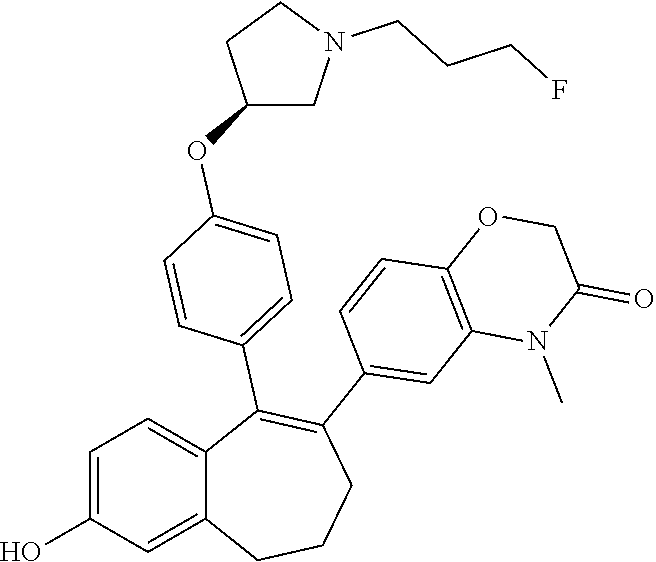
C1=C(O)C=C2C(=C1)C(C1=CC=C(OC3CN(CCCF)CC3)C=C1)=C(C1=CC3=C(C=C1)OCC(=O)N3C)CCC2
